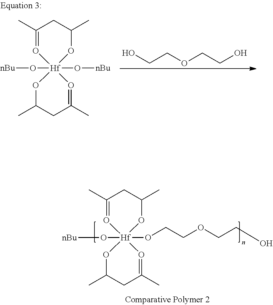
OCCOCCO.C1(C)=O[Hf]2(O[nBu])(O[nBu])(OC(C)C1)OC(C)CC(C)=O2.C1(C)=O[Hf]2(O[nBu])(OCCOCCO)(OC(C)C1)OC(C)CC(C)=O2
